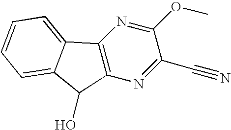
C12=C(N=C(OC)C(C#N)=N1)C1=CC=CC=C1C2O
